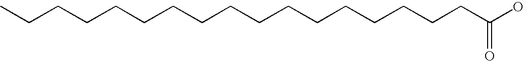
CCCCCCCCCCCCCCCCCC(O)=O
